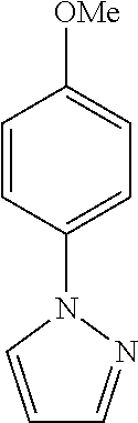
C1=CC(N2C=CC=N2)=CC=C1[OMe]
